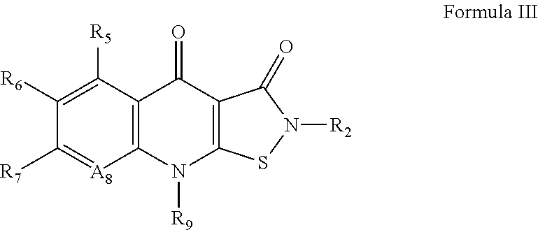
C1([R6])=C([R5])C2=C([A8]=C1[R7])N([R9])C1=C(C2=O)C(=O)N([R2])S1
